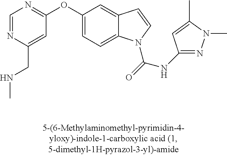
C1=NC(CNC)=CC(OC2=CC=C3C(=C2)C=CN3C(=O)NC2=NN(C)C(C)=C2)=N1
